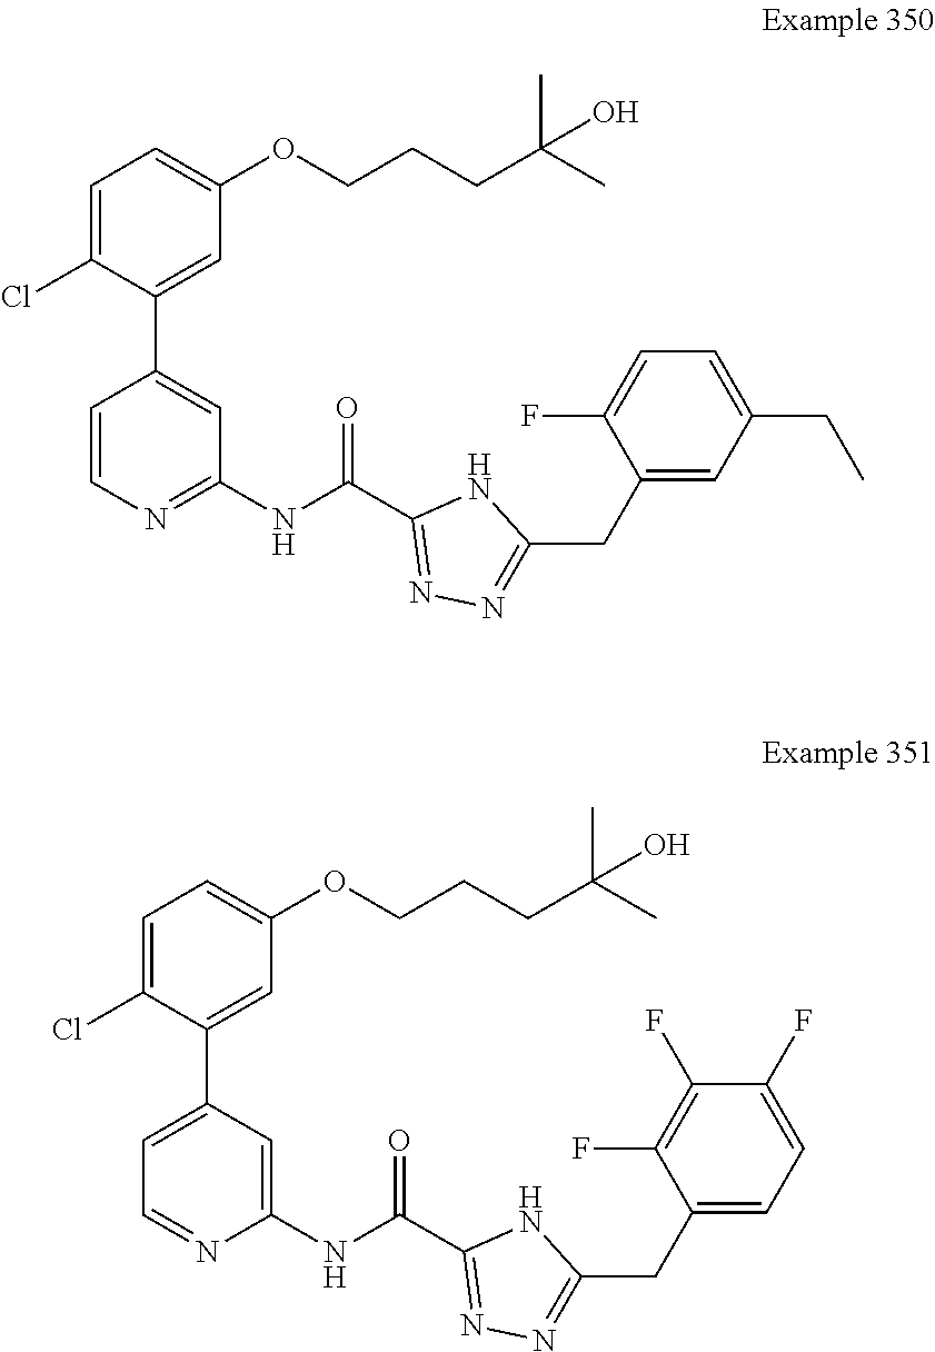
C1=C(Cl)C(C2=CC(NC(C3=NN=C(CC4=CC(CC)=CC=C4F)N3)=O)=NC=C2)=CC(OCCCC(C)(C)O)=C1.C1=C(Cl)C(C2=CC=NC(NC(C3=NN=C(CC4=CC=C(F)C(F)=C4F)N3)=O)=C2)=CC(OCCCC(C)(C)O)=C1
